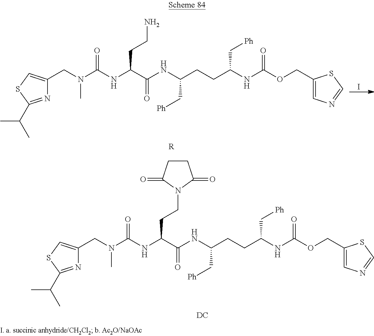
N1=C(C(C)C)SC=C1CN(C(NC(C(NC(CCC(NC(OCC1=CN=CS1)=O)C[Ph])C[Ph])=O)CCN1C(=O)CCC1=O)=O)C.[DC].I.N1=C(C(C)C)SC=C1CN(C(NC(C(NC(CCC(NC(OCC1=CN=CS1)=O)C[Ph])C[Ph])=O)CCN)=O)C.[R]
